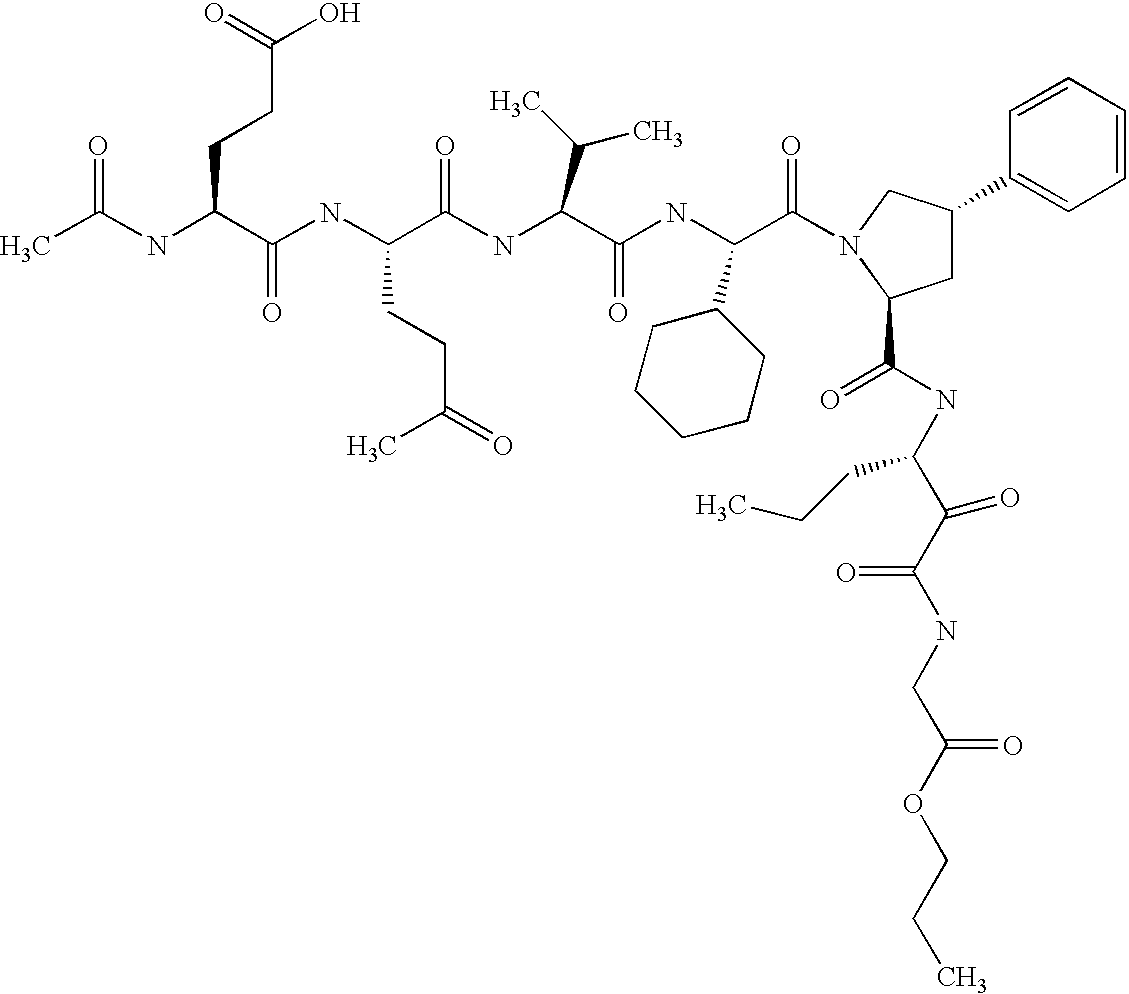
CC(NC(C(=O)NC(CCC(C)=O)C(=O)NC(C(=O)NC(C1CCCCC1)C(=O)N1CC(C2=CC=CC=C2)CC1C(=O)NC(CCC)C(=O)C(=O)NCC(=O)OCCC)C(C)C)CCC(=O)O)=O
